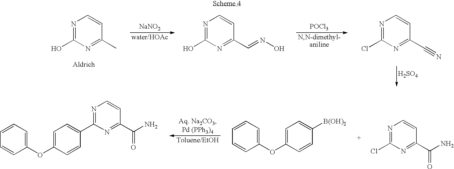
N1=C(O)N=C(C)C=C1.[NaNO2].N1=C(O)N=C(C=NO)C=C1.[POCl3].N1=C(Cl)N=C(C#N)C=C1.[H2SO4].N1=C(Cl)N=C(C(N)=O)C=C1.C1=CC=C(OC2=CC=C([B(OH)2])C=C2)C=C1.C1=CC(OC2=CC=C(C3=NC=CC(C(N)=O)=N3)C=C2)=CC=C1
